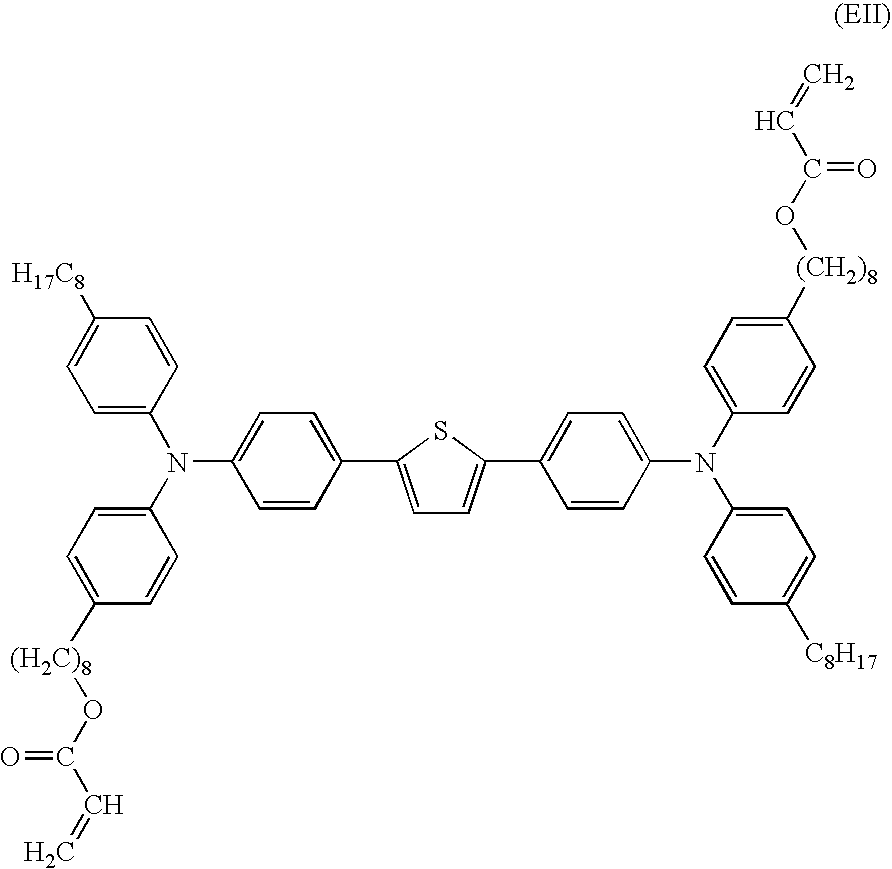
C1=C(N(C2=CC=C([(H2C)8]OC(C=C)=O)C=C2)C2=CC=C(C3=CC=C(C4=CC=C(N(C5=CC=C([(CH2)8]OC(C=C)=O)C=C5)C5=CC=C([C8H17])C=C5)C=C4)S3)C=C2)C=CC([H17C8])=C1
